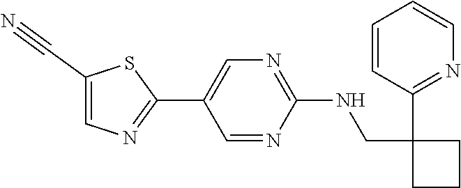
C1=CC(C2(CNC3=NC=C(C4=NC=C(C#N)S4)C=N3)CCC2)=NC=C1
